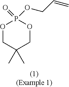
O1CC(C)(C)COP1(OCC=C)=O
